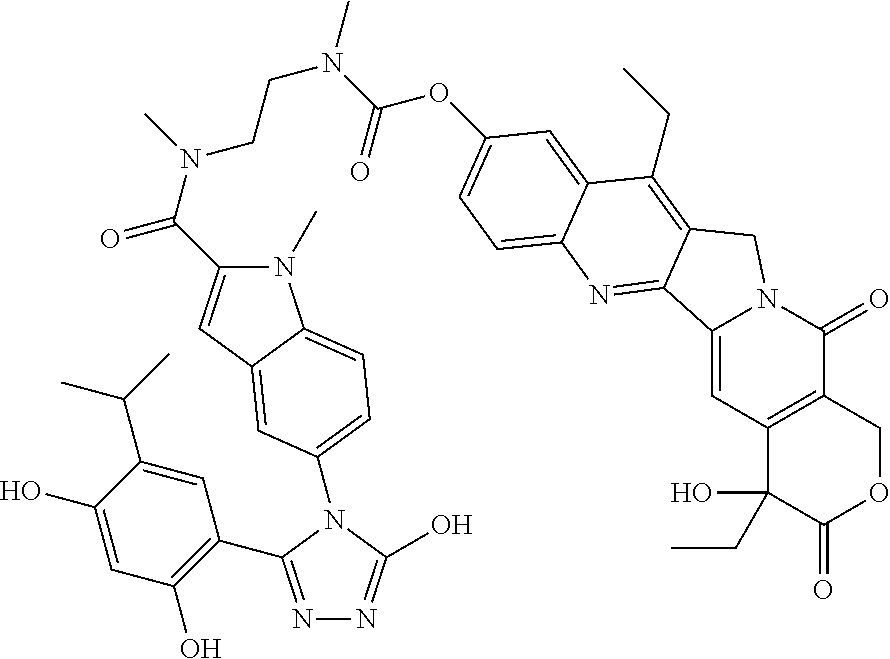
N1(C)C2=CC=C(N3C(O)=NN=C3C3=C(O)C=C(O)C(C(C)C)=C3)C=C2C=C1C(N(CCN(C(OC1=CC=C2C(=C1)C(CC)=C1CN3C(=CC4=C(C3=O)COC(=O)C4(O)CC)C1=N2)=O)C)C)=O
